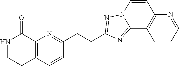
N1CCC2=C(C1=O)N=C(CCC1=NN3C=CC4=C(C=CC=N4)C3=N1)C=C2
